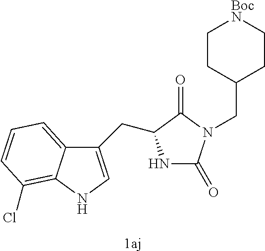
[1aj].N1C(=O)N(CC2CC[BocN]CC2)C(=O)C1CC1=CNC2=C(Cl)C=CC=C12
